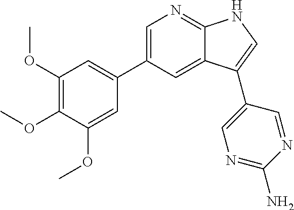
C1(OC)=C(OC)C(OC)=CC(C2=CN=C3C(=C2)C(C2=CN=C(N)N=C2)=CN3)=C1
